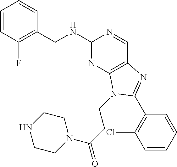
C1=CC(F)=C(CNC2=NC3=C(C=N2)N=C(C2=C(Cl)C=CC=C2)N3CCC(N2CCNCC2)=O)C=C1
